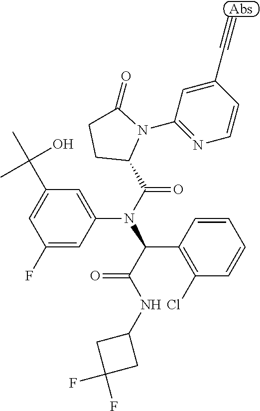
C1(F)=CC(N(C(=O)C2N(C3=NC=CC(C#C)=C3)C(=O)CC2)C(C(NC2CC(F)(F)C2)=O)C2=C(Cl)C=CC=C2)=CC(C(C)(O)C)=C1
